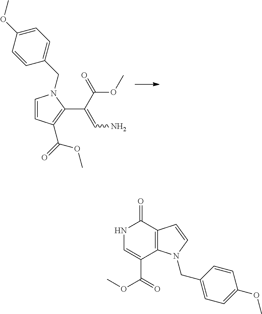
C1=CC(C(=O)OC)=C(C(C(OC)=O)=CN)N1CC1=CC=C(OC)C=C1.C12=C(C(=O)NC=C1C(=O)OC)C=CN2CC1=CC=C(OC)C=C1
